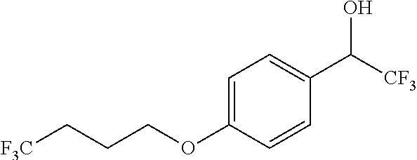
C1=C(OCCC[F3C])C=CC(C([CF3])O)=C1
